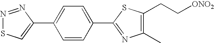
C1(C2=NC(C)=C(CC[ONO2])S2)=CC=C(C2=CSN=N2)C=C1
